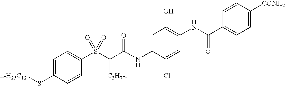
C1=C(S[n-H25C12])C=CC(S(C(C(NC2=CC(O)=C(NC(C3=CC=C([CONH2])C=C3)=O)C=C2Cl)=O)[C3H7-i])(=O)=O)=C1
